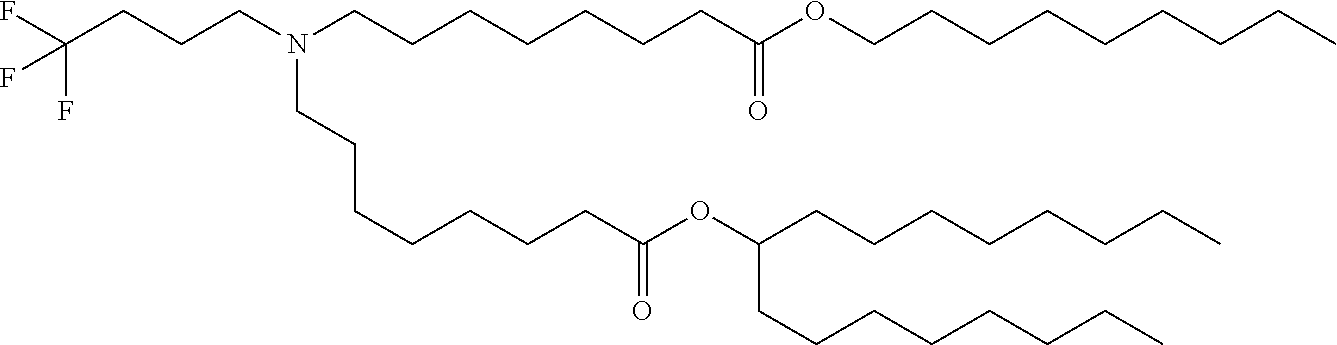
FC(F)(CCCN(CCCCCCCC(=O)OC(CCCCCCCC)CCCCCCCC)CCCCCCCC(=O)OCCCCCCCCC)F
